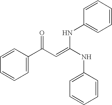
C1=CC=CC=C1C(C=C(NC1=CC=CC=C1)NC1=CC=CC=C1)=O
